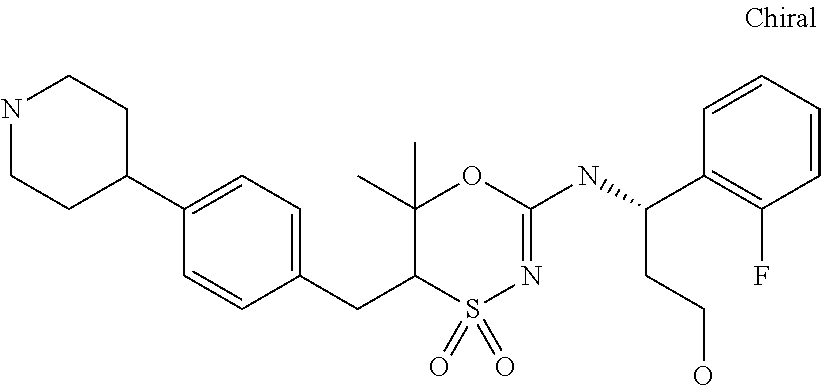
C1(CC2S(=O)(=O)N=C(NC(CCO)C3=C(F)C=CC=C3)OC2(C)C)=CC=C(C2CCNCC2)C=C1
